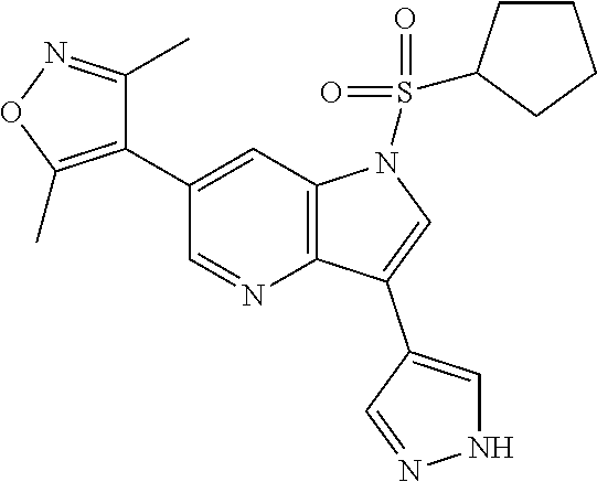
C12=C(C=C(C3=C(C)ON=C3C)C=N1)N(S(=O)(=O)C1CCCC1)C=C2C1=CNN=C1
